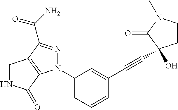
C1(N2N=C(C(=O)N)C3=C2C(=O)NC3)=CC=CC(C#CC2(O)CCN(C)C2=O)=C1
